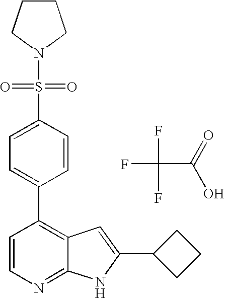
FC(F)(C(=O)O)F.S(C1=CC=C(C2=C3C(=NC=C2)NC(C2CCC2)=C3)C=C1)(=O)(=O)N1CCCC1
